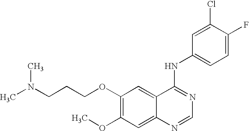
C(COC1=C(OC)C=C2C(=C1)C(NC1=CC=C(F)C(Cl)=C1)=NC=N2)CN(C)C
